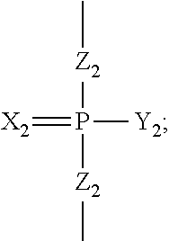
[Z2](P(=[X2])([Y2])[Z2]C)C
